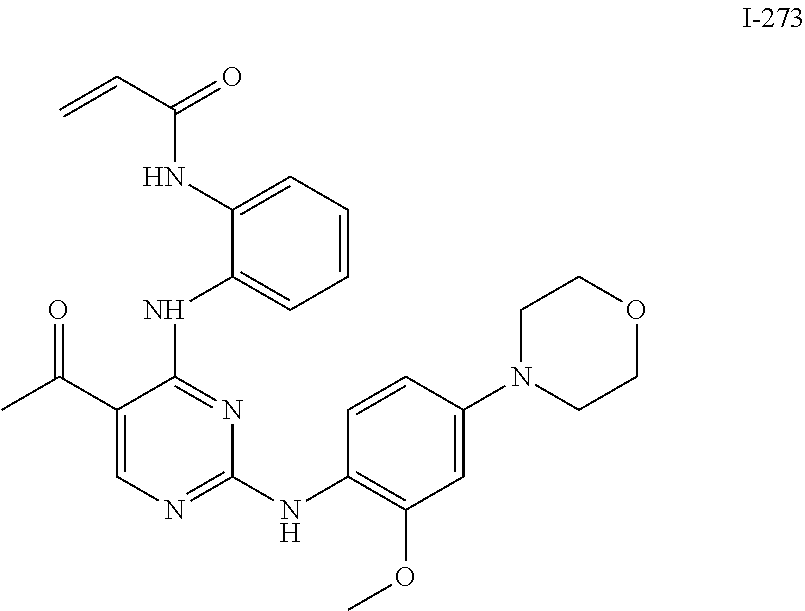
C1(NC(C=C)=O)=CC=CC=C1NC1=NC(NC2=C(OC)C=C(N3CCOCC3)C=C2)=NC=C1C(C)=O
